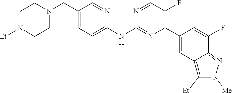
C1CN([Et])CCN1CC1=CC=C(NC2=NC(C3=CC4=C([Et])N([Me])N=C4C(F)=C3)=C(F)C=N2)N=C1
